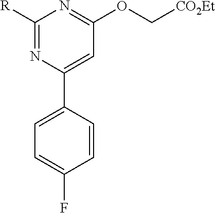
C1([R])=NC(C2=CC=C(F)C=C2)=CC(OC[CO2Et])=N1
